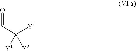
O=CC([Y3])([Y1])[Y2]
